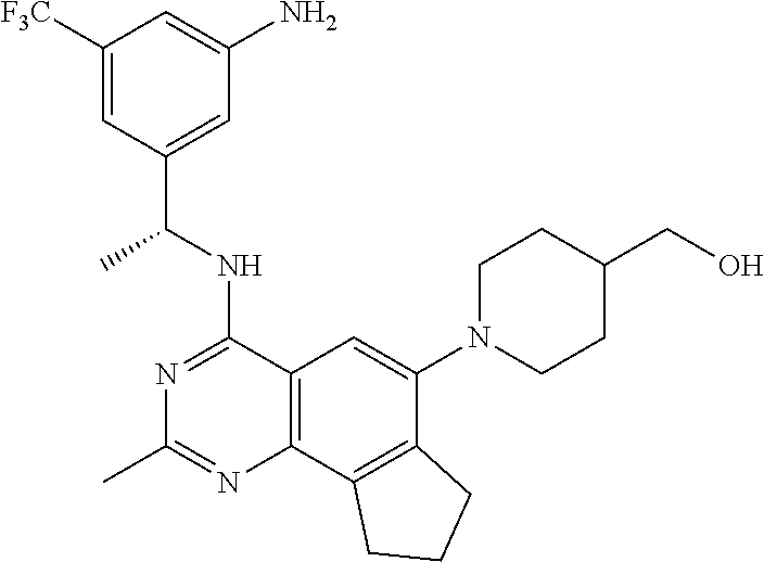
C12=C(C3=C(C(N4CCC(CO)CC4)=C1)CCC3)N=C(C)N=C2NC(C1=CC(N)=CC([F3C])=C1)C
